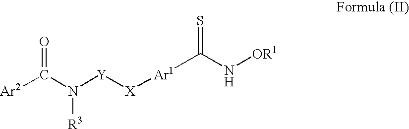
[Ar2]C(N([Y][X][Ar1]C(N[OR1])=S)[R3])=O
